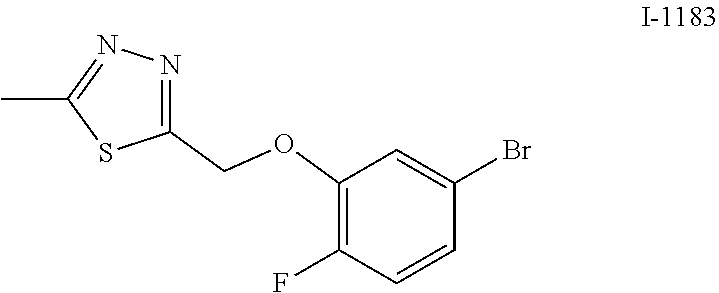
C1(COC2=C(F)C=CC(Br)=C2)=NN=C(C)S1
